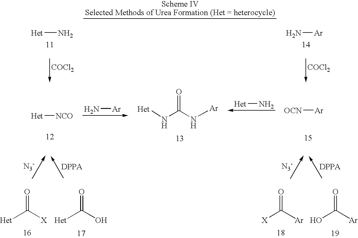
[Het][NCO].N[Ar].N([Het])C(=O)N[Ar].[Het]N.[OCN][Ar].[Het]C([X])=O.[Het]C(O)=O.[X]C([Ar])=O.OC([Ar])=O.[Het]N.[COCl2].N[Ar].[COCl2]
